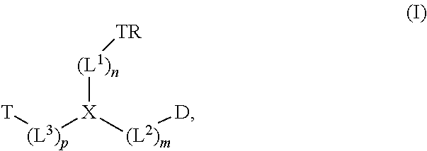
[T][(L3)p][X]([(L2)m][D])[(L1)n][TR]
